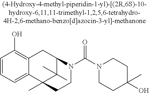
C1=CC=C2C(=C1O)CC1C(C)(C)C2(C)CCN1C(N1CCC(O)(C)CC1)=O
